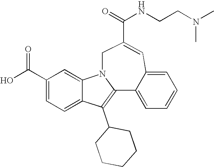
C1(C(O)=O)=CC=C2C(=C1)N1C(=C2C2CCCCC2)C2=CC=CC=C2C=C(C(=O)NCCN(C)C)C1
